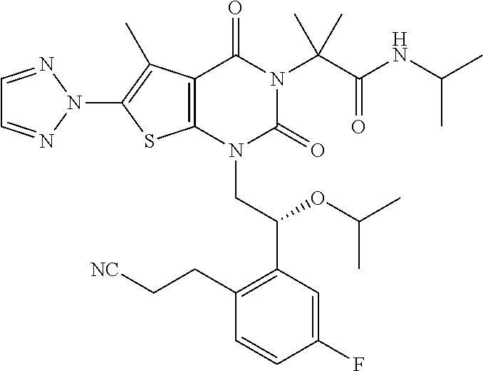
C12=C(N(CC(C3=C(CC[NC])C=CC(F)=C3)OC(C)C)C(=O)N(C(C(NC(C)C)=O)(C)C)C1=O)SC(N1N=CC=N1)=C2C
